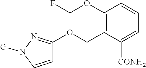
C1=CN([G])N=C1OCC1=C(OCF)C=CC=C1[CONH2]
